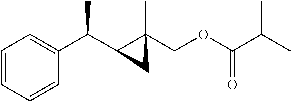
C1=CC=CC(C(C2C(C)(COC(C(C)C)=O)C2)C)=C1
